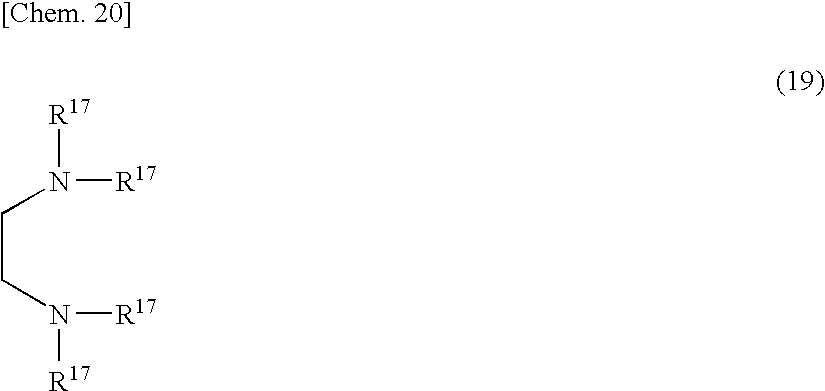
[R17]N([R17])CCN([R17])[R17]
